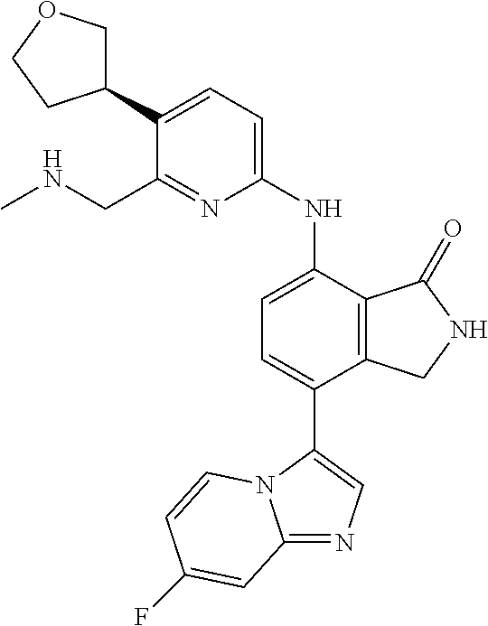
C12=NC=C(C3=CC=C(NC4=CC=C(C5COCC5)C(CNC)=N4)C4=C3CNC4=O)N1C=CC(F)=C2
